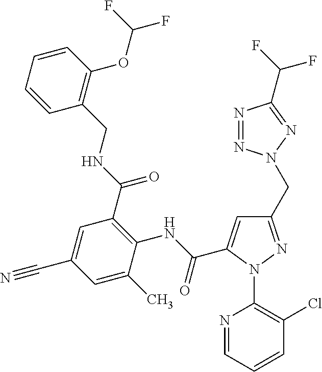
C1=CC=CC(OC(F)F)=C1CNC(C1=C(NC(=O)C2=CC(CN3N=NC(C(F)F)=N3)=NN2C2=C(Cl)C=CC=N2)C(C)=CC(C#N)=C1)=O
